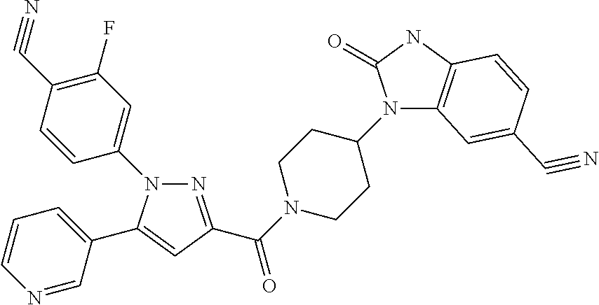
C1(N2N=C(C(=O)N3CCC(N4C5=C(NC4=O)C=CC(C#N)=C5)CC3)C=C2C2=CC=CN=C2)=CC(F)=C(C#N)C=C1
